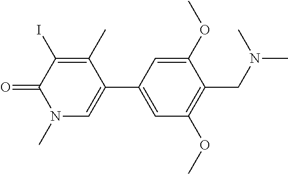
C1=C(C2=CN(C)C(=O)C(I)=C2C)C=C(OC)C(CN(C)C)=C1OC
